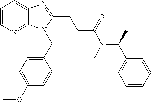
C1=CN=C2C(=C1)N=C(CCC(N(C(C1=CC=CC=C1)C)C)=O)N2CC1=CC=C(OC)C=C1
